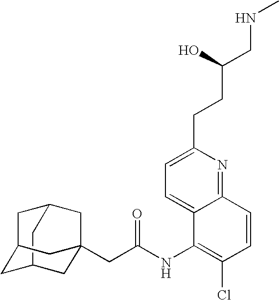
C12CC3CC(C1)CC(CC(=O)NC1=C(Cl)C=CC4=NC(CCC(CNC)O)=CC=C14)(C3)C2
